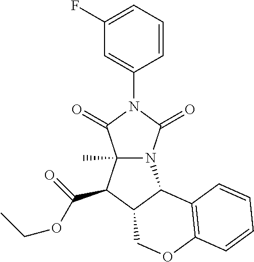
C1=C(F)C=C(N2C(=O)N3C(C)(C2=O)C(C(OCC)=O)C2C3C3=C(OC2)C=CC=C3)C=C1
